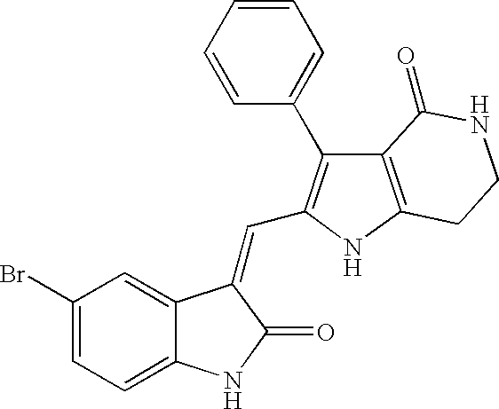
C1=C(Br)C=C2C(=C1)NC(=O)C2=CC1=C(C2=CC=CC=C2)C2=C(N1)CCNC2=O
